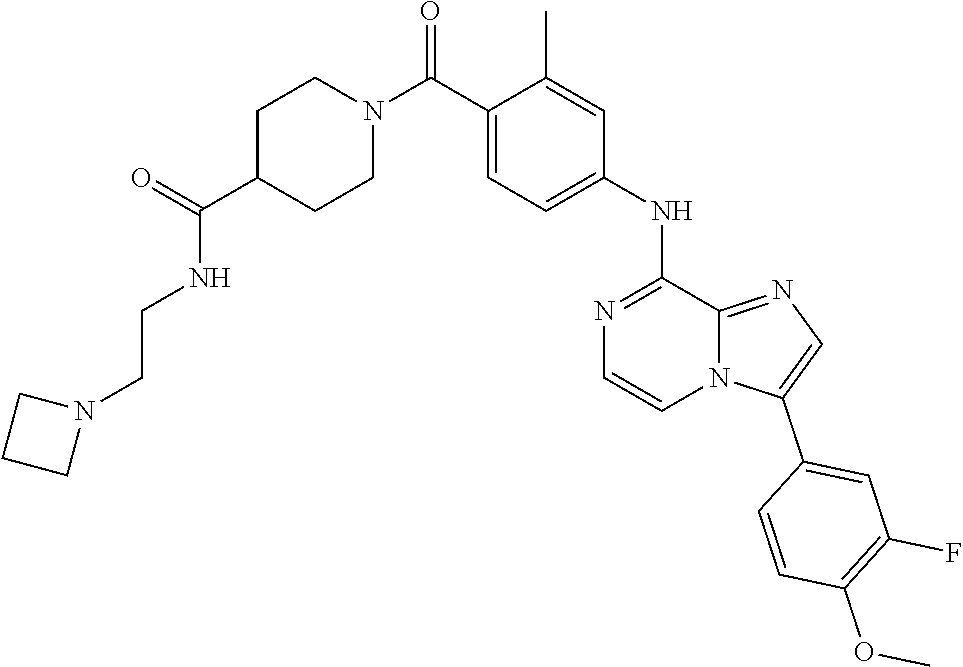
C1(C(N2CCC(C(=O)NCCN3CCC3)CC2)=O)=CC=C(NC2=NC=CN3C2=NC=C3C2=CC(F)=C(OC)C=C2)C=C1C
